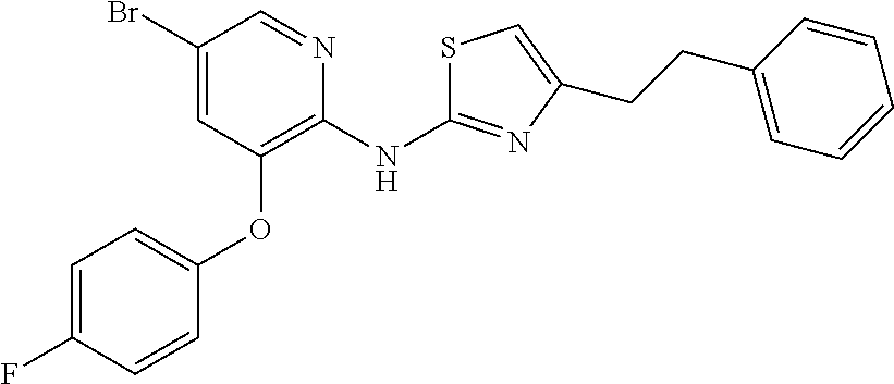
C1(Br)=CC(OC2=CC=C(F)C=C2)=C(NC2=NC(CCC3=CC=CC=C3)=CS2)N=C1
